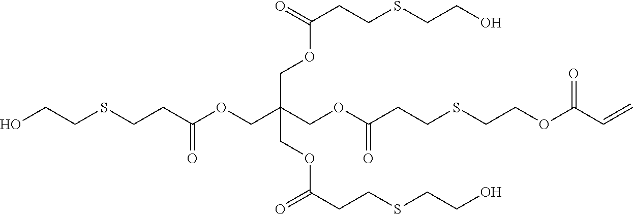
O(CC(COC(CCSCCOC(C=C)=O)=O)(COC(CCSCCO)=O)COC(=O)CCSCCO)C(CCSCCO)=O
